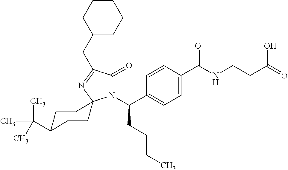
C1=C(C(=O)NCCC(O)=O)C=CC(C(N2C(=O)C(CC3CCCCC3)=NC23CCC(C(C)(C)C)CC3)CCCC)=C1
